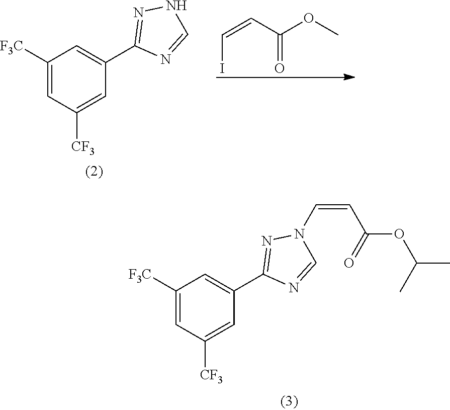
C1([F3C])=CC([CF3])=CC(C2=NNC=N2)=C1.C(I)=CC(=O)OC.C1([F3C])=CC([CF3])=CC(C2=NN(C=CC(OC(C)C)=O)C=N2)=C1
